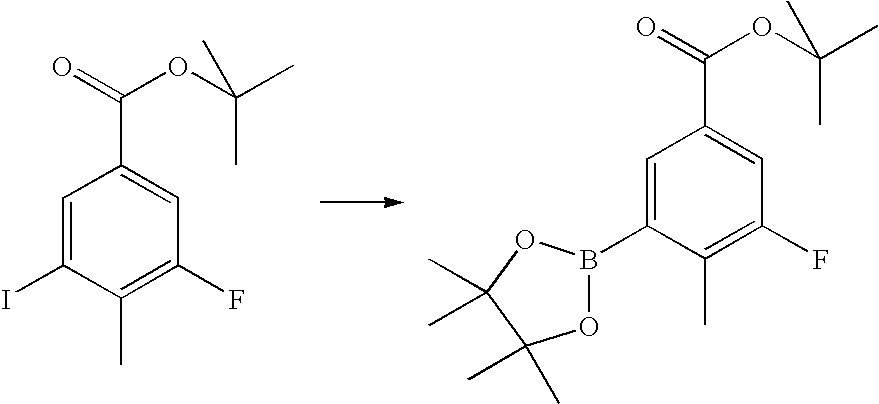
C1=C(I)C(C)=C(F)C=C1C(=O)OC(C)(C)C.C1=C(B2OC(C)(C)C(C)(C)O2)C(C)=C(F)C=C1C(=O)OC(C)(C)C
